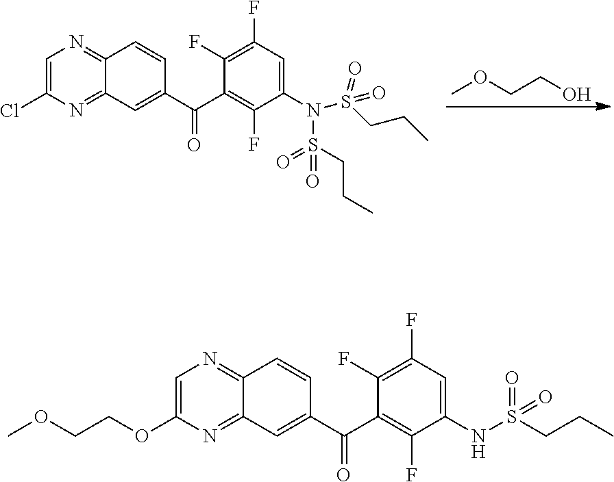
COCCO.C1=C(Cl)N=C2C(=N1)C=CC(C(C1=C(F)C(N(S(=O)(CCC)=O)S(=O)(=O)CCC)=CC(F)=C1F)=O)=C2.C1=C(OCCOC)N=C2C(=N1)C=CC(C(C1=C(F)C(NS(CCC)(=O)=O)=CC(F)=C1F)=O)=C2
